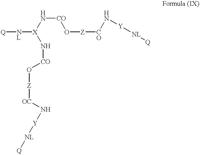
[Q][NL][X](N[CO]O[Z][OC]N[Y][NL][Q])N[CO]O[Z][CO]N[Y][NL][Q]
